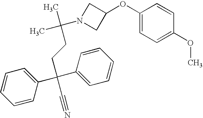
C1=CC(C(C2=CC=CC=C2)(CCC(C)(C)N2CC(OC3=CC=C(OC)C=C3)C2)C#N)=CC=C1
